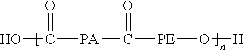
OC(=O)[PA]C([PE]O[H])=O
